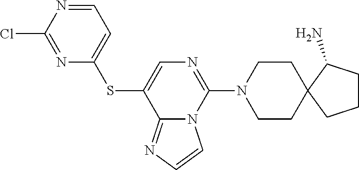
C1=NC(Cl)=NC(SC2=CN=C(N3CCC4(CC3)CCCC4N)N3C2=NC=C3)=C1
